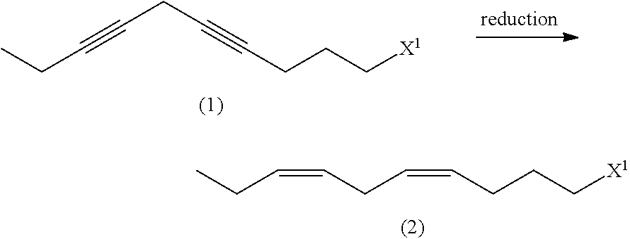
CCC#CCC#CCCC[X1].CCC=CCC=CCCC[X1]
